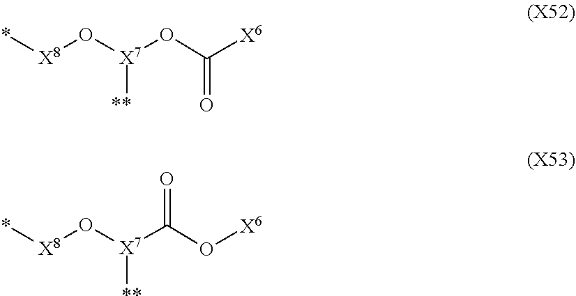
[X7](OC([X6])=O)(O[X8]*)[**].[X7](C(O[X6])=O)(O[X8]*)[**]
